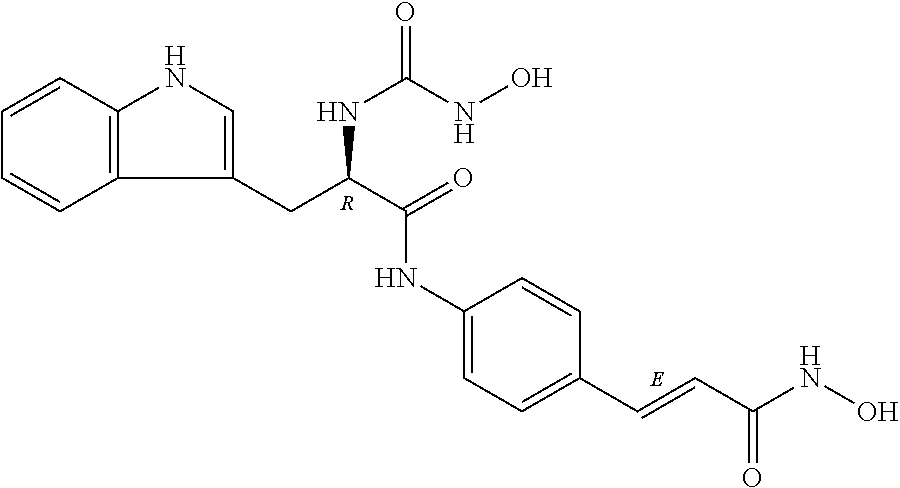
C1=CC2=C(C=C1)C(CC(C(NC1=CC=C(C=CC(NO)=O)C=C1)=O)NC(NO)=O)=CN2.[R]
